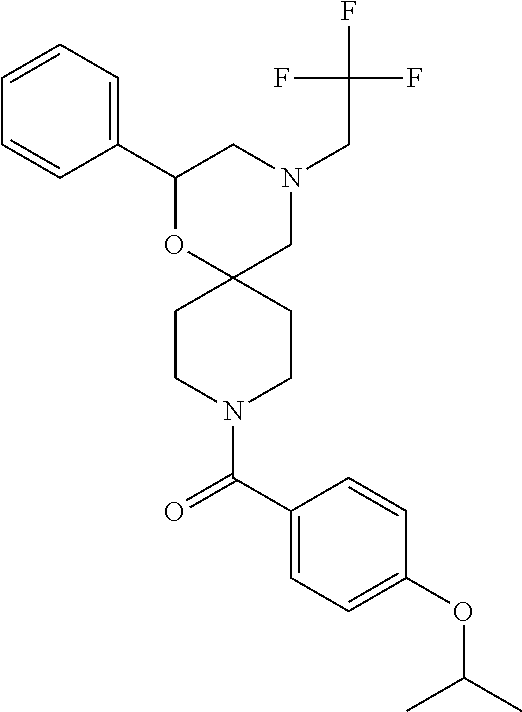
N1(CC(F)(F)F)CC2(OC(C3=CC=CC=C3)C1)CCN(C(C1=CC=C(OC(C)C)C=C1)=O)CC2
